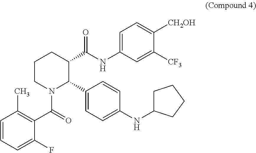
C1=CC=C(F)C(C(=O)N2C(C3=CC=C(NC4CCCC4)C=C3)C(C(NC3=CC=C([CH2OH])C([CF3])=C3)=O)CCC2)=C1C
